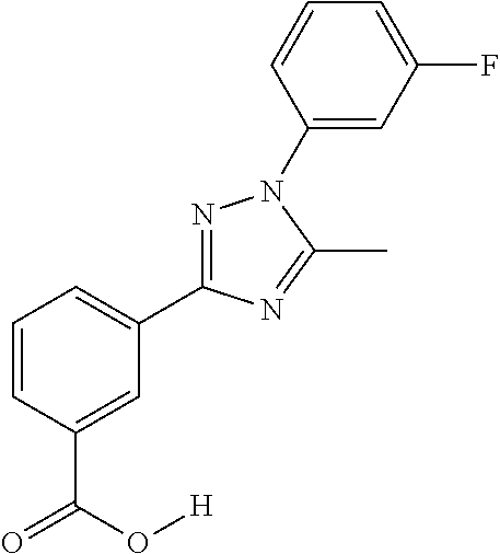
C1=CC=C(C2=NN(C3=CC(F)=CC=C3)C(C)=N2)C=C1C(=O)O[H]
